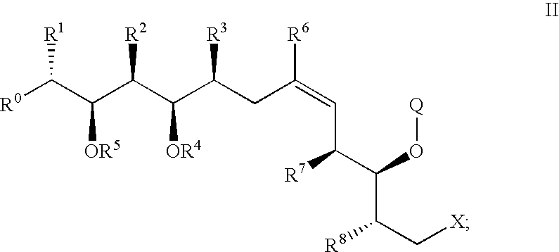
[R0]C(C(C(C(C(CC(=CC(C(C(C[X])[R8])O[Q])[R7])[R6])[R3])[OR4])[R2])[OR5])[R1]
